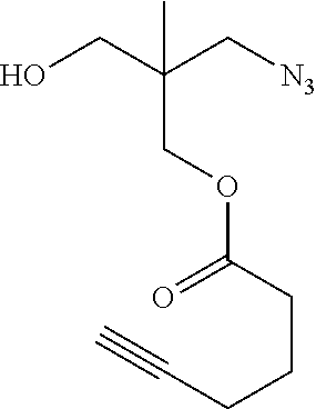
OCC(C[N3])(COC(CCCC#C)=O)C
